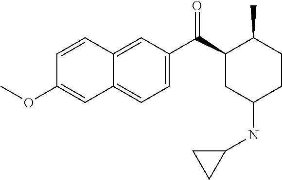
C1=CC2=CC(C(C3CC(NC4CC4)CCC3C)=O)=CC=C2C=C1OC
